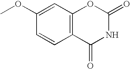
C12=C(C=C(OC)C=C1)OC(=O)NC2=O
